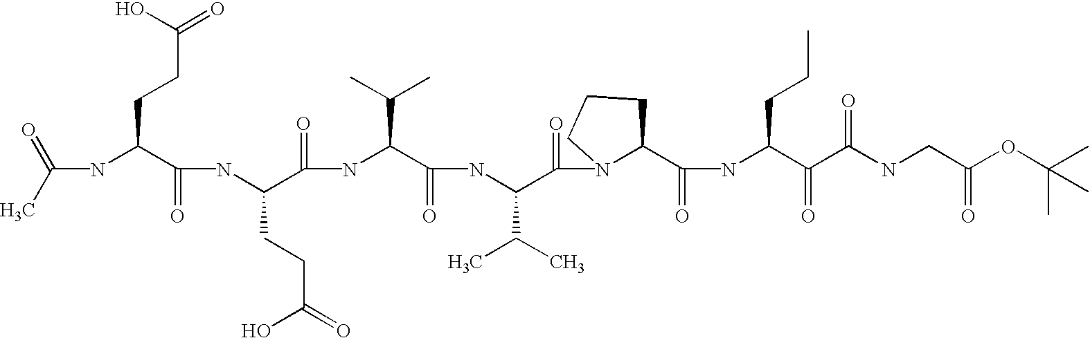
C(NC(C(NC(C(=O)NC(C(=O)NC(C(=O)N1C(C(=O)NC(C(=O)C(NCC(OC(C)(C)C)=O)=O)CCC)CCC1)C(C)C)C(C)C)CCC(=O)O)=O)CCC(=O)O)(C)=O
